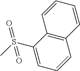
C1(S(C)(=O)=O)=CC=CC2=C1C=CC=C2
